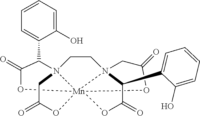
O1C(=O)CN23CCN45C(C6=CC=CC=C6O)C(=O)O[Mn]124(OC(=O)C5)OC(=O)C3C1=CC=CC=C1O
